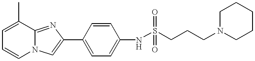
C1=CN2C(=NC(C3=CC=C(NS(CCCN4CCCCC4)(=O)=O)C=C3)=C2)C(C)=C1
